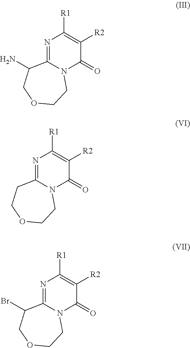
N1=C2N(C(=O)C([R2])=C1[R1])CCOCC2N.N1=C2N(C(=O)C([R2])=C1[R1])CCOCC2.N1=C2N(C(=O)C([R2])=C1[R1])CCOCC2Br
